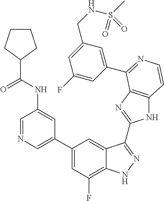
C1=C(C2=CC(F)=C3C(=C2)C(C2=NC4=C(N2)C=CN=C4C2=CC(CNS(C)(=O)=O)=CC(F)=C2)=NN3)C=C(NC(C2CCCC2)=O)C=N1
